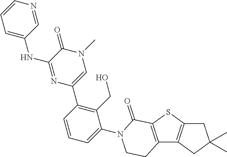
C12=C(SC3=C1CC(C)(C)C3)C(=O)N(C1=CC=CC(C3=CN(C)C(=O)C(NC4=CC=CN=C4)=N3)=C1CO)CC2
